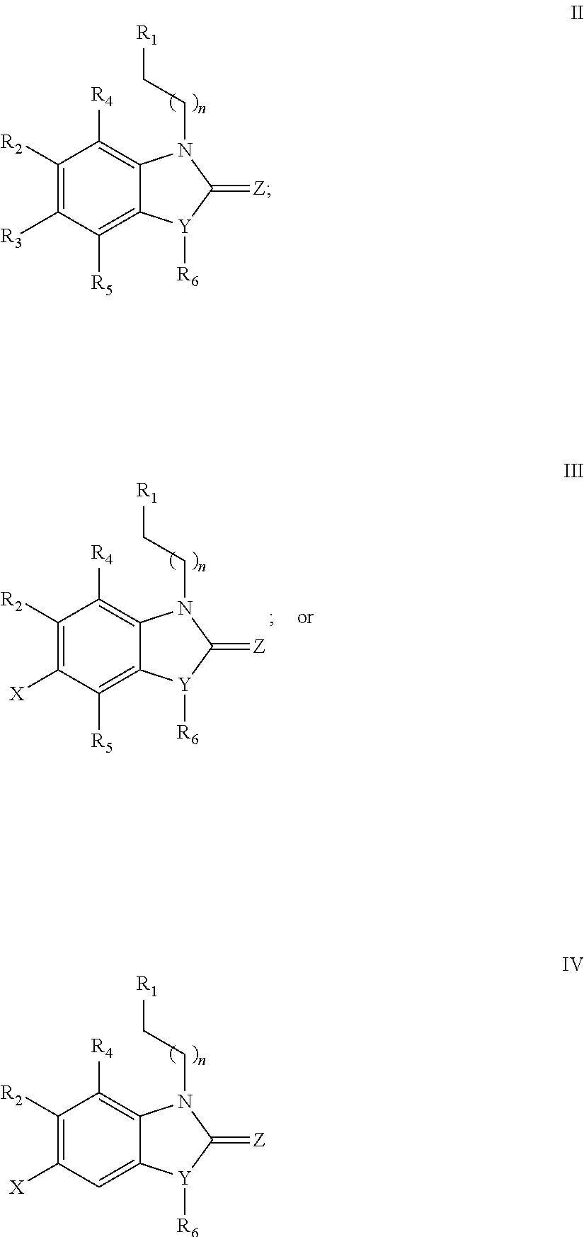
C1([R2])=C([X])C=C2C(=C1[R4])N(CC[R1])C(=[Z])[Y]2[R6].C1([R2])=C([R3])C([R5])=C2C(=C1[R4])N(CC[R1])C(=[Z])[Y]2[R6].C1([R2])=C([X])C([R5])=C2C(=C1[R4])N(CC[R1])C(=[Z])[Y]2[R6]
